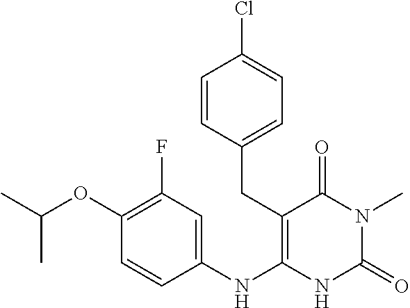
C1(OC(C)C)=C(F)C=C(NC2=C(CC3=CC=C(Cl)C=C3)C(=O)N(C)C(=O)N2)C=C1
